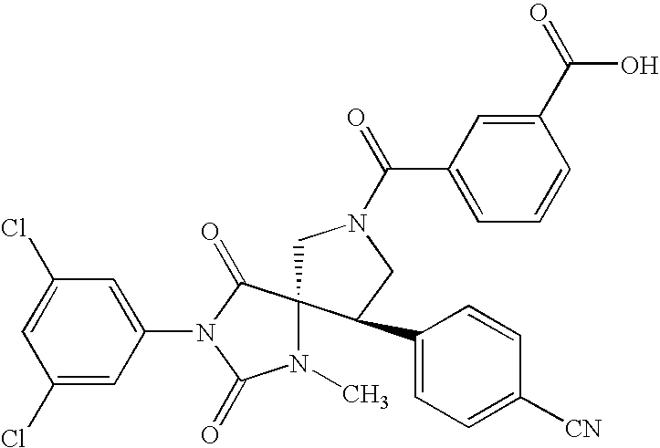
ClC1=CC(Cl)=CC(N2C(=O)C3(N(C)C2=O)CN(C(C2=CC=CC(C(O)=O)=C2)=O)CC3C2=CC=C([CN])C=C2)=C1
